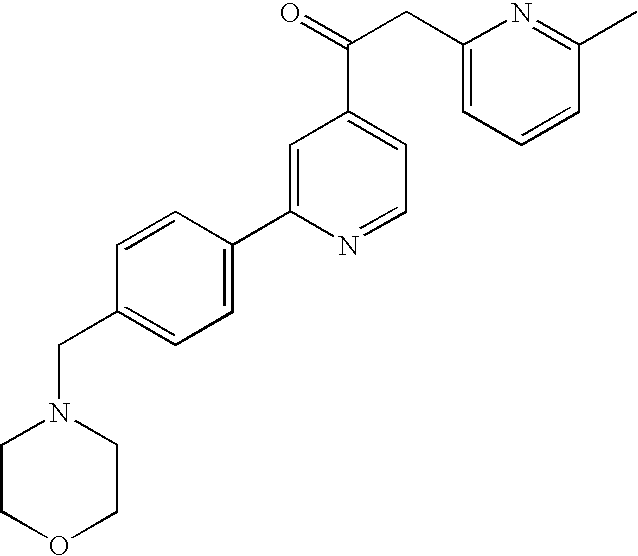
C(C1=CC=C(C2=CC(C(=O)CC3=CC=CC(C)=N3)=CC=N2)C=C1)N1CCOCC1
